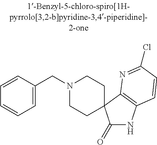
N1(CC2=CC=CC=C2)CCC2(CC1)C(=O)NC1=C2N=C(Cl)C=C1
